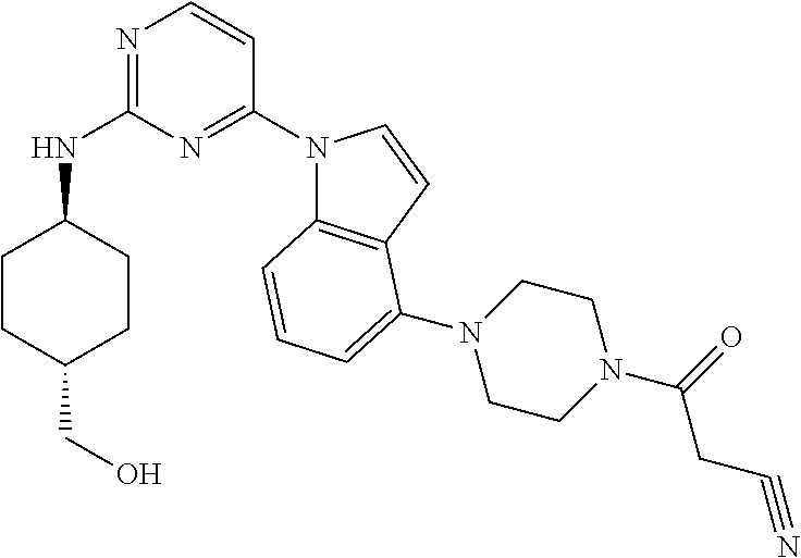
C1CC(CO)CCC1NC1=NC=CC(N2C3=C(C=C2)C(N2CCN(C(=O)CC#N)CC2)=CC=C3)=N1
